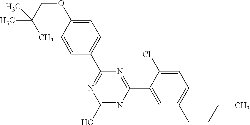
N1=C(C2=CC=C(OCC(C)(C)C)C=C2)N=C(C2=CC(CCCC)=CC=C2Cl)N=C1O
